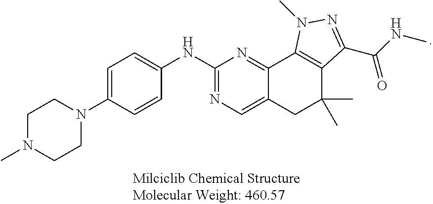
C1N(C)CCN(C2=CC=C(NC3=NC=C4C(=N3)C3=C(C(C)(C)C4)C(C(NC)=O)=NN3C)C=C2)C1
